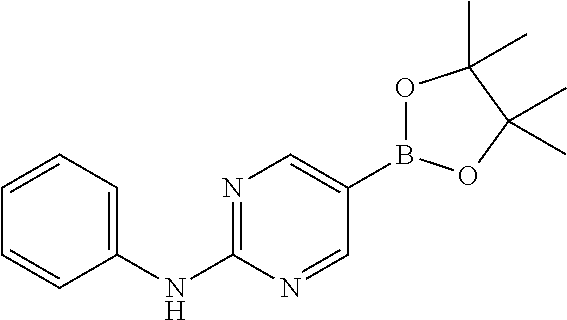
N1=C(NC2=CC=CC=C2)N=CC(B2OC(C)(C)C(C)(C)O2)=C1
